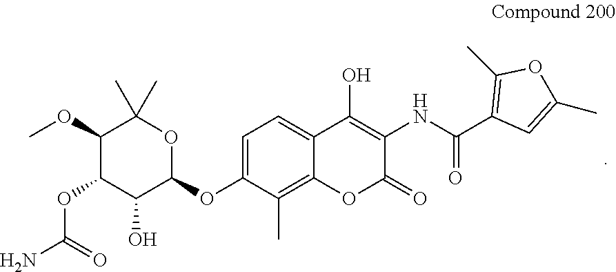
C1=C(OC2OC(C)(C)C(OC)C(OC(N)=O)C2O)C(C)=C2C(=C1)C(O)=C(NC(C1=C(C)OC(C)=C1)=O)C(=O)O2
